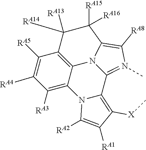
C1([RA5])=C([RA4])C([RA3])=C2C3=C1C([RA14])([RA13])C([RA15])([RA16])C1=C([RA8])N(C)=C(C4=C([X]C)C([RA1])=C([RA2])N24)N31
